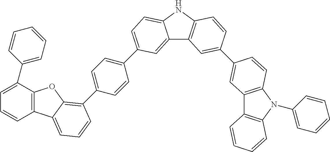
C12=CC(C3=CC=C(C4=C5C(=CC=C4)C4=C(O5)C(C5=CC=CC=C5)=CC=C4)C=C3)=CC=C1NC1=C2C=C(C2=CC3=C(N(C4=CC=CC=C4)C4=C3C=CC=C4)C=C2)C=C1
